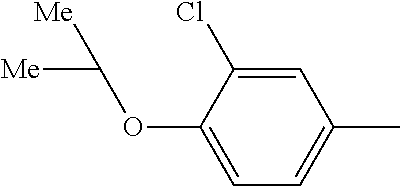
C1=C(OC([Me])[Me])C(Cl)=CC(C)=C1
